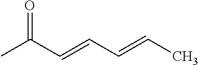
O=C(C=CC=CC)C
